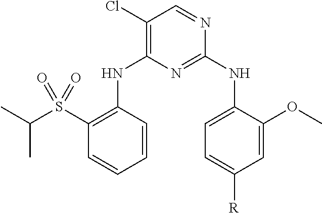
C1(Cl)=C(NC2=C(S(C(C)C)(=O)=O)C=CC=C2)N=C(NC2=CC=C([R])C=C2OC)N=C1
